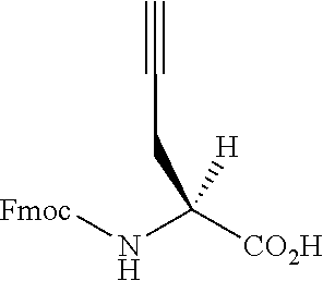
C(CC(N[Fmoc])([CO2H])[H])#C
